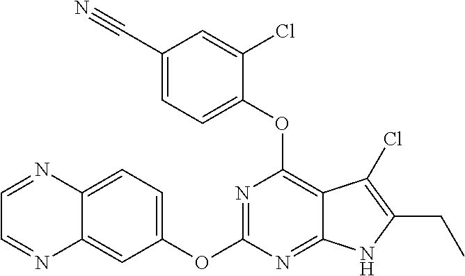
C1=NC2=CC=C(OC3=NC(OC4=CC=C(C#N)C=C4Cl)=C4C(=N3)NC(CC)=C4Cl)C=C2N=C1
